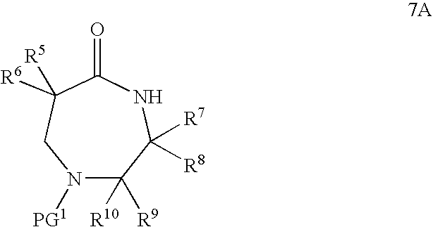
N1([PG1])C([R9])([R10])C([R7])([R8])NC(=O)C([R6])([R5])C1
